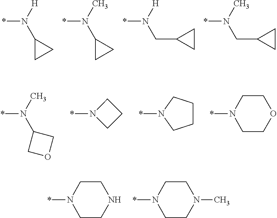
*N([H])C1CC1.*N(C)C1CC1.*N([H])CC1CC1.*N(C)CC1CC1.*N(C)C1COC1.*N1CCC1.*N1CCCC1.*N1CCOCC1.*N1CCNCC1.*N1CCN(C)CC1
